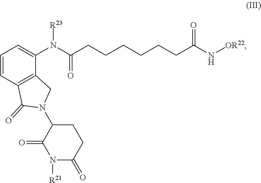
C1=CC2=C(C(N(C(CCCCCCC(N[OR22])=O)=O)[R23])=C1)CN(C1C(=O)N([R21])C(=O)CC1)C2=O
